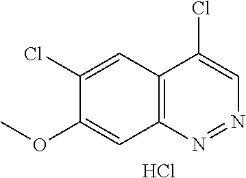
C12=C(N=NC=C1Cl)C=C(OC)C(Cl)=C2.Cl
